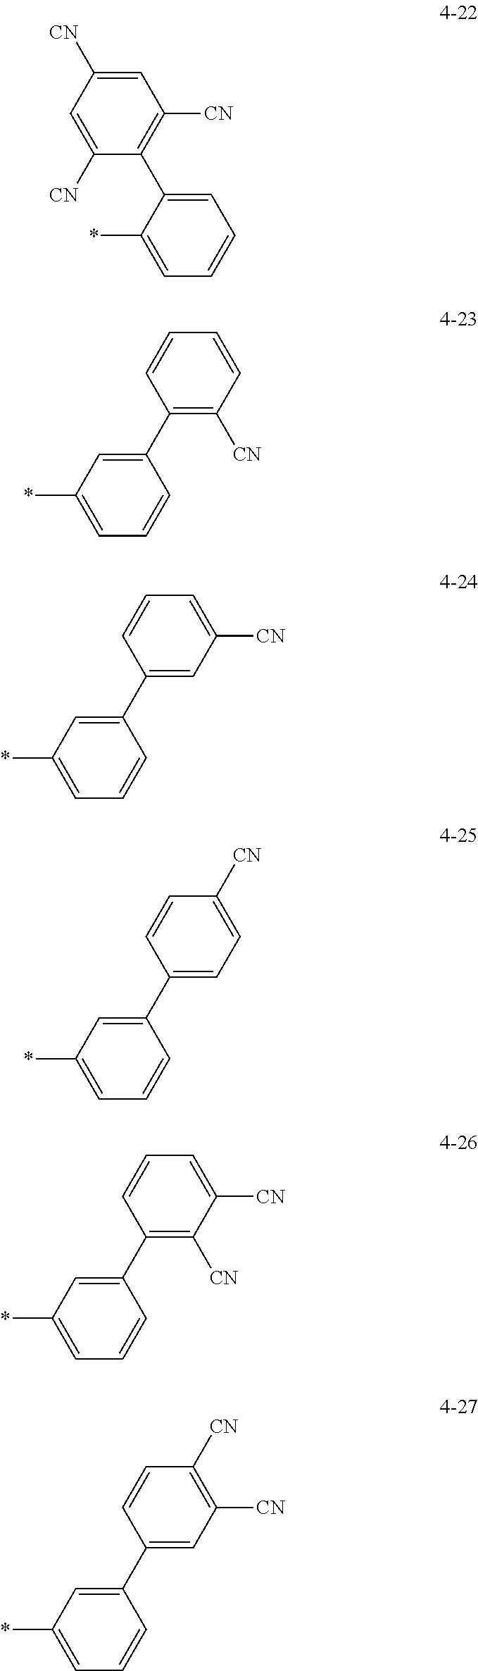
C1=C([CN])C(C2=CC=CC=C2*)=C([CN])C=C1[CN].C1=CC(C2=CC(*)=CC=C2)=C([CN])C=C1.C1=CC(C2=CC(*)=CC=C2)=CC([CN])=C1.C1=CC(C2=CC(*)=CC=C2)=CC=C1[CN].C1=CC(C2=CC(*)=CC=C2)=C([CN])C([CN])=C1.C1=CC(C2=CC(*)=CC=C2)=CC([CN])=C1[CN]
